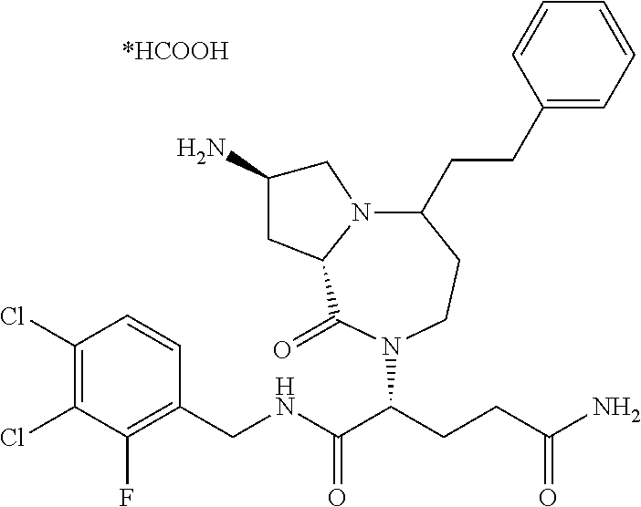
N12C(CCC3=CC=CC=C3)CCN(C(C(NCC3=C(F)C(Cl)=C(Cl)C=C3)=O)CCC(N)=O)C(=O)C1CC(N)C2
